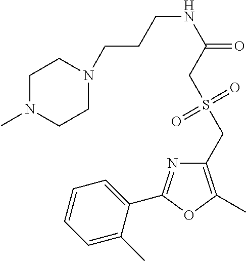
C1=CC=C(C)C(C2=NC(CS(CC(NCCCN3CCN(C)CC3)=O)(=O)=O)=C(C)O2)=C1
